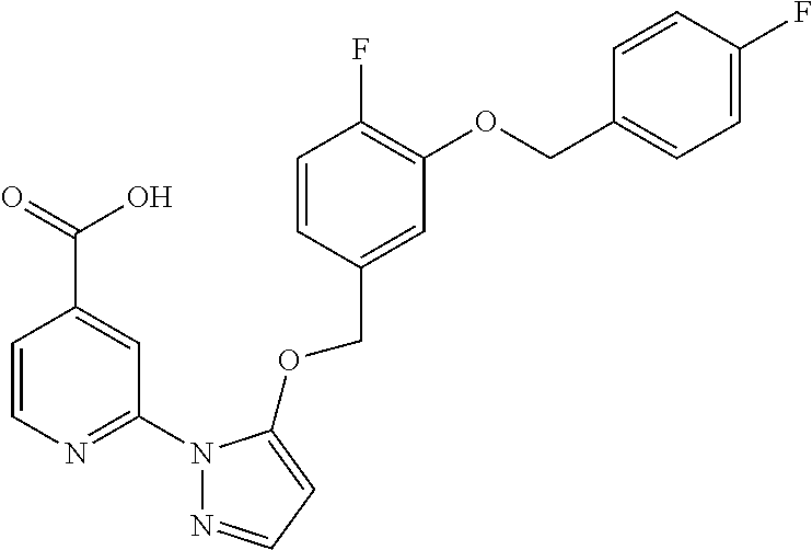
C1=CC(COC2=CC=NN2C2=NC=CC(C(O)=O)=C2)=CC(OCC2=CC=C(F)C=C2)=C1F
